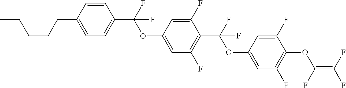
C(C1=CC=C(C(F)(OC2=CC(F)=C(C(OC3=CC(F)=C(OC(=C(F)F)F)C(F)=C3)(F)F)C(F)=C2)F)C=C1)CCCC
